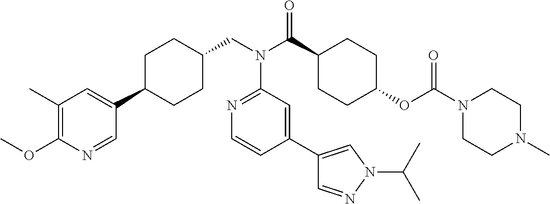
C1(C)=C(OC)N=CC(C2CCC(CN(C(C3CCC(OC(N4CCN(C)CC4)=O)CC3)=O)C3=NC=CC(C4=CN(C(C)C)N=C4)=C3)CC2)=C1
